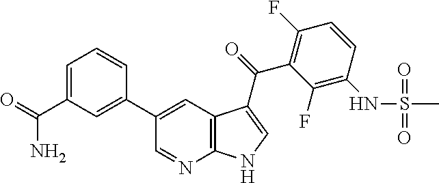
C1=C(C(N)=O)C=C(C2=CC3=C(N=C2)NC=C3C(C2=C(F)C=CC(NS(C)(=O)=O)=C2F)=O)C=C1
